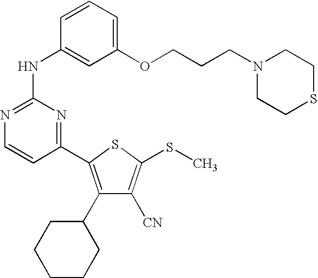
C1(NC2=CC(OCCCN3CCSCC3)=CC=C2)=NC=CC(C2=C(C3CCCCC3)C([CN])=C(SC)S2)=N1
